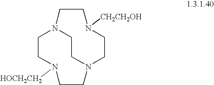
C1CN([HOCH2CH2])CCN2CCN1CCN([CH2CH2OH])CC2
